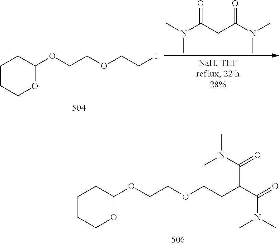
O(CCOCCI)C1CCCCO1.O=C(CC(=O)N(C)C)N(C)C.O(CCOCCC(C(N(C)C)=O)C(N(C)C)=O)C1CCCCO1
